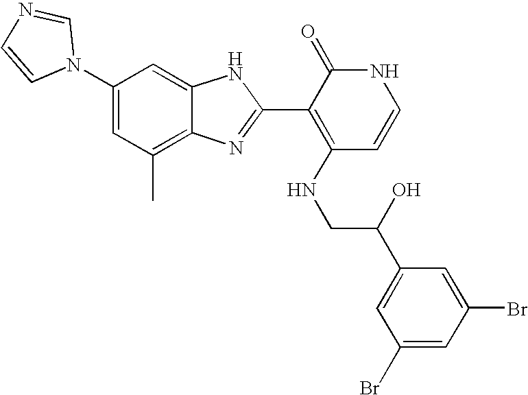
C1(C)=C2C(=CC(N3C=NC=C3)=C1)NC(C1=C(NCC(C3=CC(Br)=CC(Br)=C3)O)C=CNC1=O)=N2
